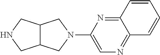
C12=NC(N3CC4C(C3)CNC4)=CN=C1C=CC=C2
